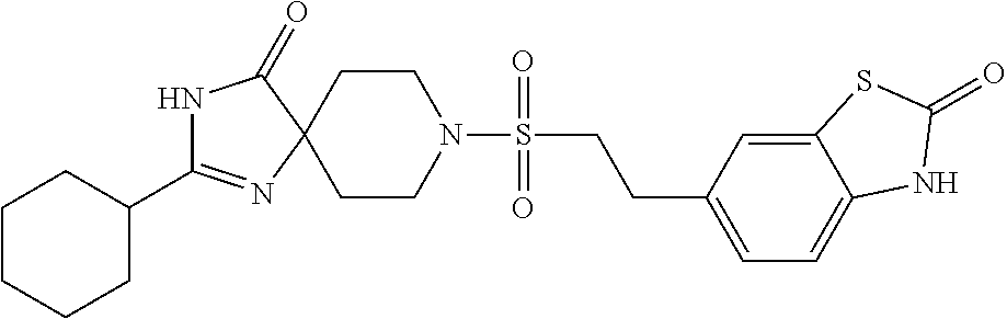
C1CN(S(CCC2=CC=C3C(=C2)SC(=O)N3)(=O)=O)CCC12N=C(C1CCCCC1)NC2=O
